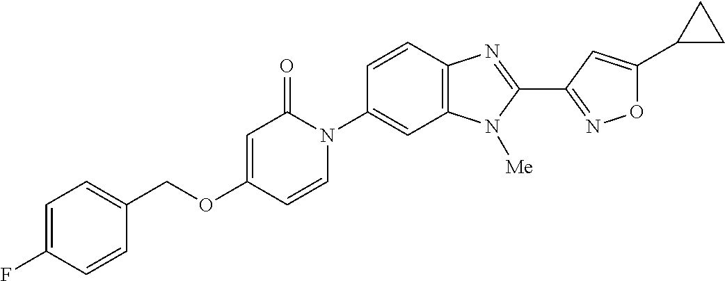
C1(COC2=CC(=O)N(C3=CC4=C(C=C3)N=C(C3=NOC(C5CC5)=C3)N4[Me])C=C2)=CC=C(F)C=C1
